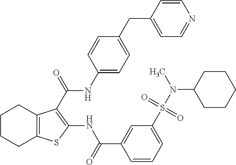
C1CCC2=C(C1)C(C(=O)NC1=CC=C(CC3=CC=NC=C3)C=C1)=C(NC(C1=CC(S(N(C3CCCCC3)C)(=O)=O)=CC=C1)=O)S2
